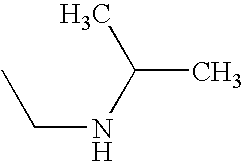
CCNC(C)C
